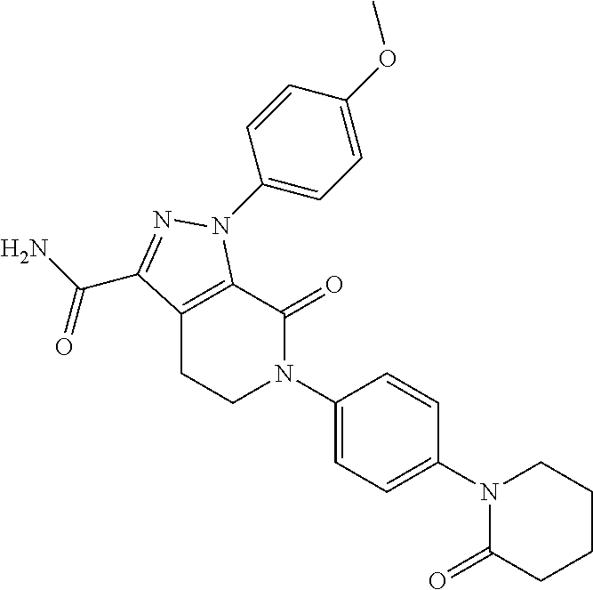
C12=C(C(=O)N(C3=CC=C(N4C(=O)CCCC4)C=C3)CC1)N(C1=CC=C(OC)C=C1)N=C2C(N)=O
